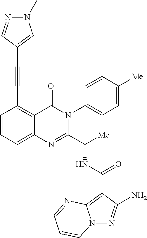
N(C(C1=NC2=CC=CC(C#CC3=CN(C)N=C3)=C2C(=O)N1C1=CC=C([Me])C=C1)[Me])C(C1=C2N(N=C1N)C=CC=N2)=O
